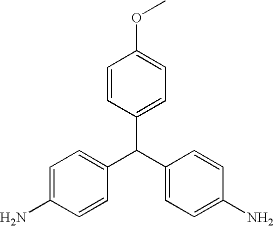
C1(C(C2=CC=C(N)C=C2)C2=CC=C(N)C=C2)=CC=C(OC)C=C1
